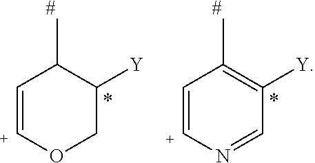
C1=[C+]OCC([Y])C1C.C1=[C+]N=CC([Y])=C1C.[#].[#]
